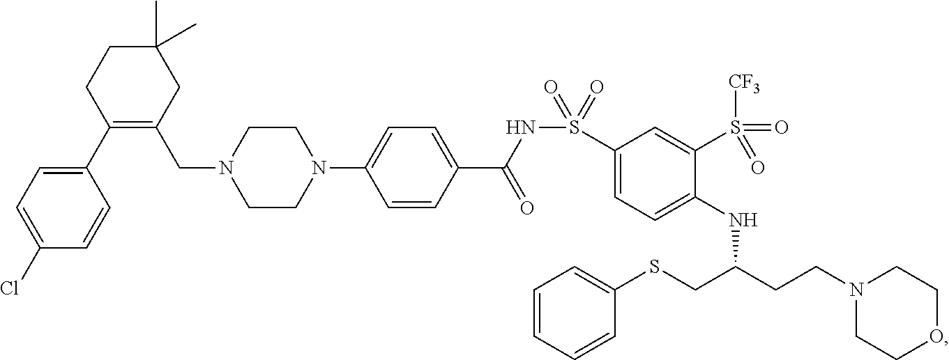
C1=CC(Cl)=CC=C1C1=C(CN2CCN(C3=CC=C(C(NS(C4=CC=C(NC(CCN5CCOCC5)CSC5=CC=CC=C5)C(S([CF3])(=O)=O)=C4)(=O)=O)=O)C=C3)CC2)CC(C)(C)CC1
